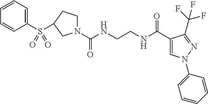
N1(C(NCCNC(C2=CN(C3=CC=CC=C3)N=C2C(F)(F)F)=O)=O)CCC(S(C2=CC=CC=C2)(=O)=O)C1
